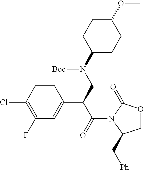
C1=CC(Cl)=C(F)C=C1C(CN(C1CCC(OC)CC1)[Boc])C(=O)N1C(=O)OCC1C[Ph]
